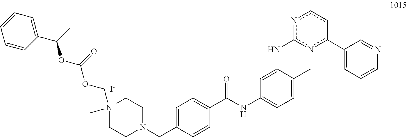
C1=C(CN2CC[N+](C)(COC(OC(C)C3=CC=CC=C3)=O)CC2)C=CC(C(=O)NC2=CC=C(C)C(Nc3nc(C4=CC=CN=C4)ccn3)=C2)=C1.[I-]
